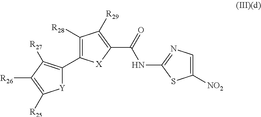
C1(C(=O)NC2=NC=C([NO2])S2)=C([R29])C([R28])=C(C2=C([R27])C([R26])=C([R25])[Y]2)[X]1
